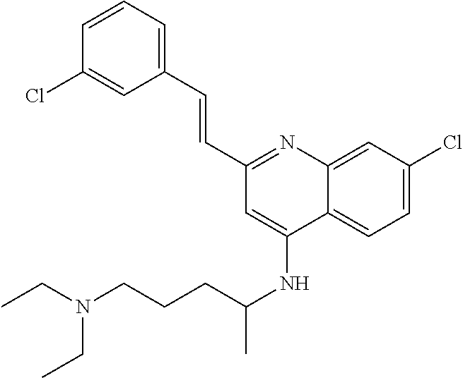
C1(C=CC2=CC=CC(Cl)=C2)=NC2=CC(Cl)=CC=C2C(NC(C)CCCN(CC)CC)=C1
